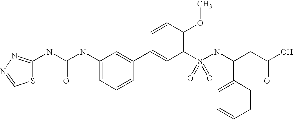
N(C(NC1=CC=CC(C2=CC(S(NC(CC(O)=O)C3=CC=CC=C3)(=O)=O)=C(OC)C=C2)=C1)=O)C1=NN=CS1
